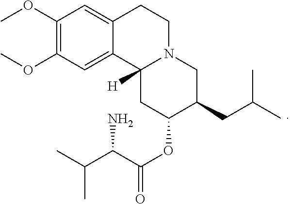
C1(OC)=C(OC)C=C2C(=C1)CCN1C2([H])CC(OC(=O)C(C(C)C)N)C(CC(C)C)C1
